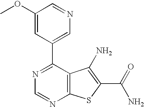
C1(OC)=CC(C2=NC=NC3=C2C(N)=C(C(N)=O)S3)=CN=C1
